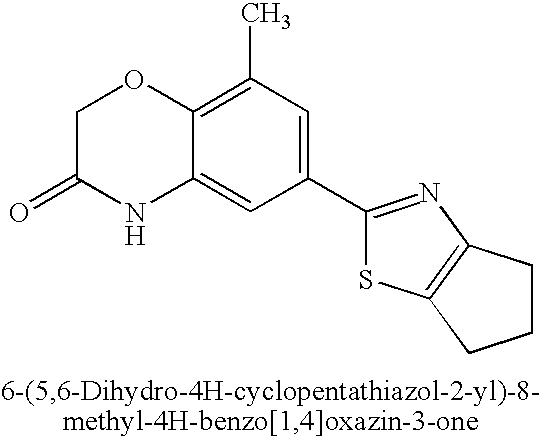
C1C(=O)NC2=CC(C3=NC4=C(S3)CCC4)=CC(C)=C2O1
